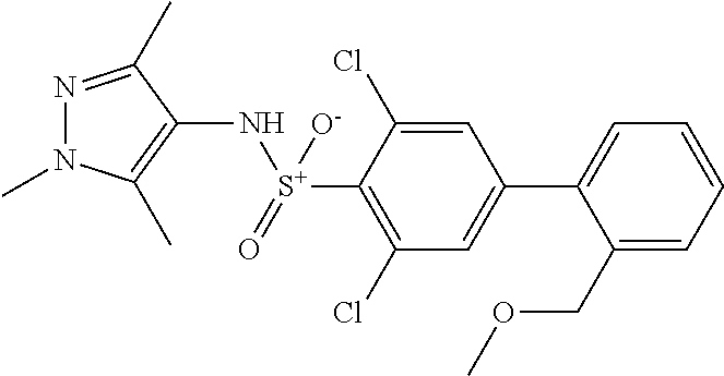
N1(C)N=C(C)C(N[S+](=O)([O-])C2=C(Cl)C=C(C3=CC=CC=C3COC)C=C2Cl)=C1C
